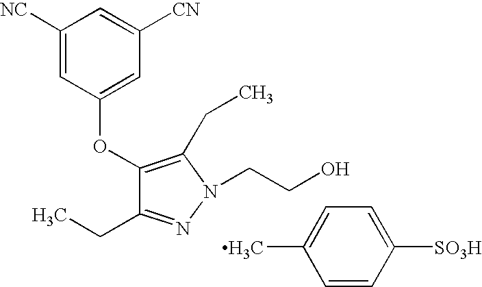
C1(OC2=CC([CN])=CC([NC])=C2)=C(CC)N(CCO)N=C1CC.C1=CC([SO3H])=CC=C1C
